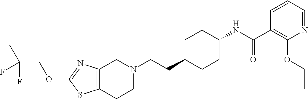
C12=C(CCN(CCC3CCC(NC(C4=C(OCC)N=CC=C4)=O)CC3)C1)SC(OCC(C)(F)F)=N2
